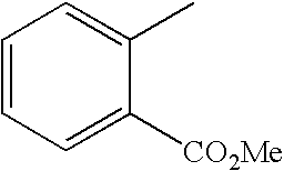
C1=CC=C([CO2Me])C(C)=C1
